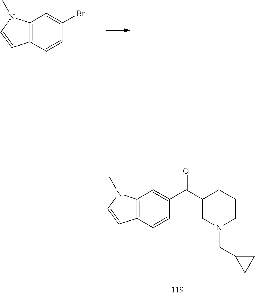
C1=CC2=C(C=C1C(C1CN(CC3CC3)CCC1)=O)N(C)C=C2.C12=C(C=C(Br)C=C1)N(C)C=C2
